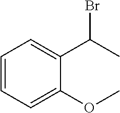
C1=CC=C(OC)C(C(C)Br)=C1
